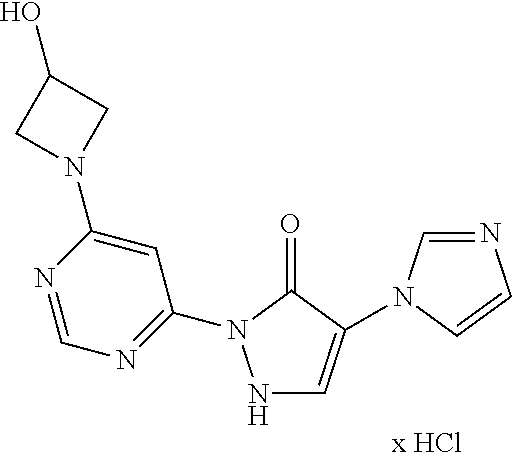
N1C=C(N2C=NC=C2)C(=O)N1C1=NC=NC(N2CC(O)C2)=C1
